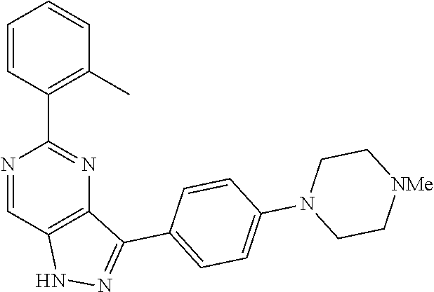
N1=CC2=C(N=C1C1=C(C)C=CC=C1)C(C1=CC=C(N3CC[NMe]CC3)C=C1)=NN2
